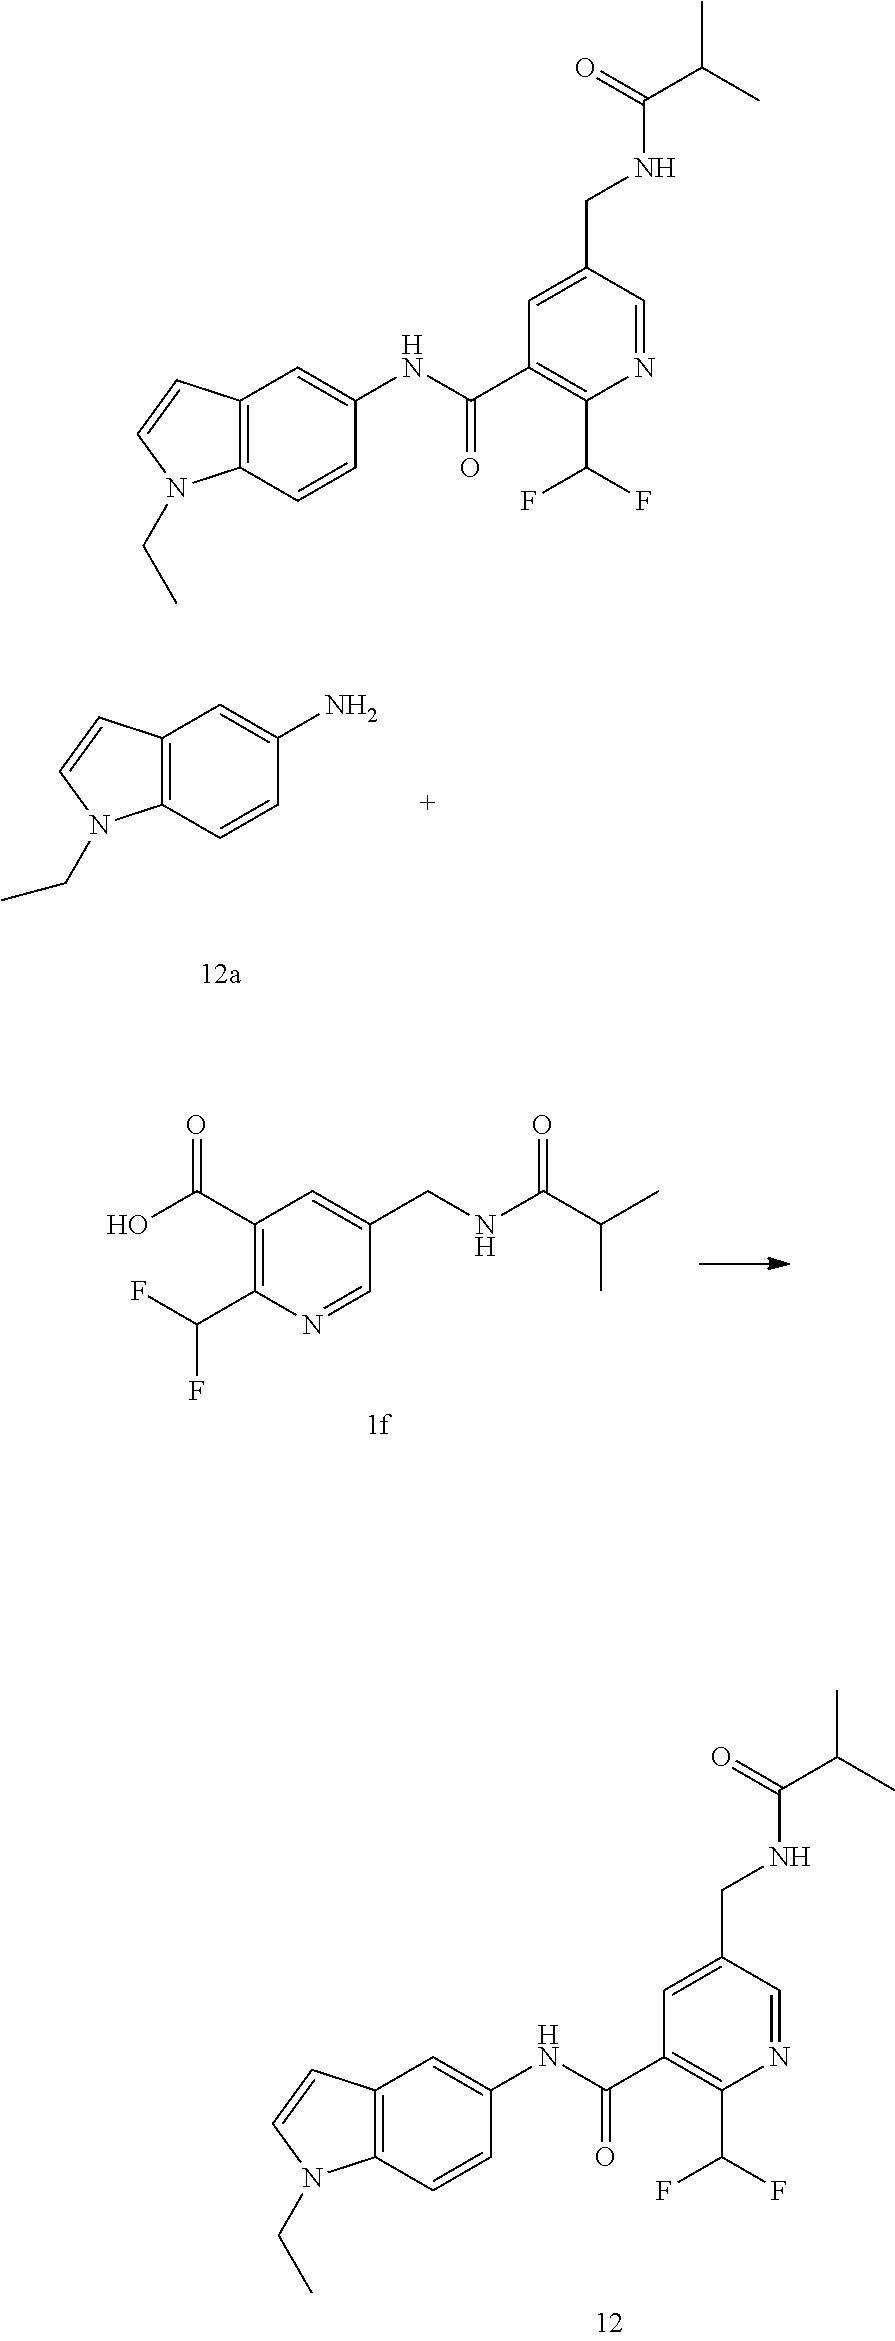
C1=CC2=C(N1CC)C=CC(N)=C2.C1=CC2=C(N1CC)C=CC(NC(C1=C(C(F)F)N=CC(CNC(C(C)C)=O)=C1)=O)=C2.C1(C(O)=O)=C(C(F)F)N=CC(CNC(C(C)C)=O)=C1.C1=CC2=C(N1CC)C=CC(NC(C1=C(C(F)F)N=CC(CNC(C(C)C)=O)=C1)=O)=C2
